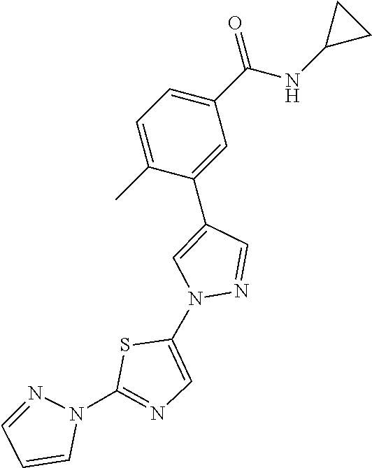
C1=C(C)C(C2=CN(C3=CN=C(N4N=CC=C4)S3)N=C2)=CC(C(NC2CC2)=O)=C1
